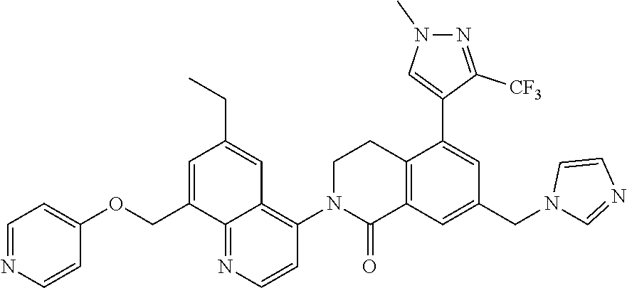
C1CN(C2=C3C(=NC=C2)C(COC2=CC=NC=C2)=CC(CC)=C3)C(=O)C2=C1C(C1=CN(C)N=C1[CF3])=CC(CN1C=NC=C1)=C2
